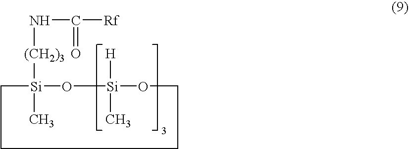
N(C(=O)[Rf])[(CH2)3][Si]1(C)CCCCO[Si]([H])(C)O1
